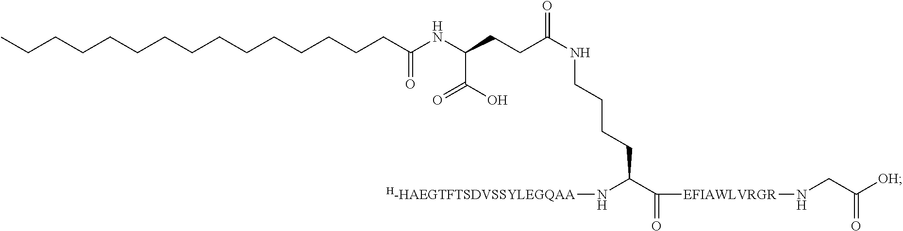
CCCCCCCCCCCCCCCC(NC(C(O)=O)CCC(NCCCCC(C(=O)[EFIAWLVRGR]NCC([OH])=O)N[H-HAEGTFTSDVSSYLEGQAA])=O)=O
